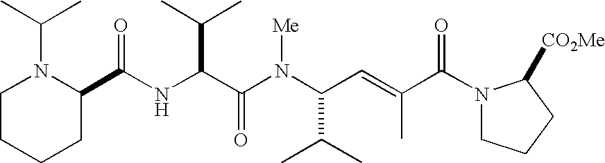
N(C(C(N(C(C(C)C)C=C(C)C(N1CCCC1[CO2Me])=O)[Me])=O)C(C)C)C(C1N(C(C)C)CCCC1)=O
